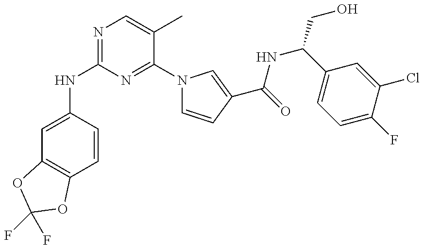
C1=C(NC2=NC=C(C)C(N3C=CC(C(=O)NC(CO)C4=CC=C(F)C(Cl)=C4)=C3)=N2)C=CC2=C1OC(F)(F)O2
